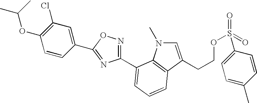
C1(C2=CC=CC3=C2N(C)C=C3CCOS(=O)(=O)C2=CC=C(C)C=C2)=NOC(C2=CC(Cl)=C(OC(C)C)C=C2)=N1
